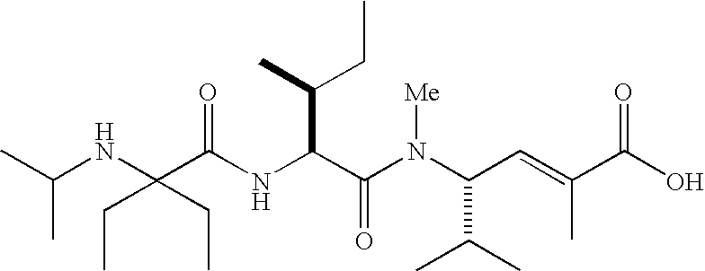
N(C(C(N(C(C(C)C)C=C(C)C(O)=O)[Me])=O)C(CC)C)C(C(NC(C)C)(CC)CC)=O
